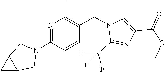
N1=C(N2CC3C(C2)C3)C=CC(CN2C(C(F)(F)F)=NC(C(OC)=O)=C2)=C1C
